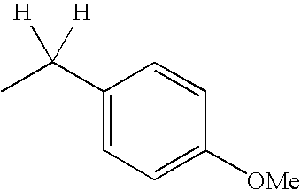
C1(C(C)([H])[H])=CC=C([OMe])C=C1
